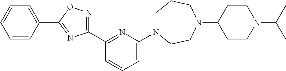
C1(C2=NC(N3CCCN(C4CCN(C(C)C)CC4)CC3)=CC=C2)=NOC(C2=CC=CC=C2)=N1
